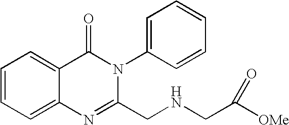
C1=CC=C2C(=C1)C(=O)N(C1=CC=CC=C1)C(CNCC([OMe])=O)=N2
